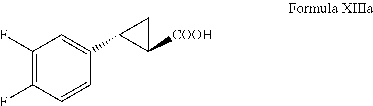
C1(F)=C(F)C=CC(C2C([COOH])C2)=C1
